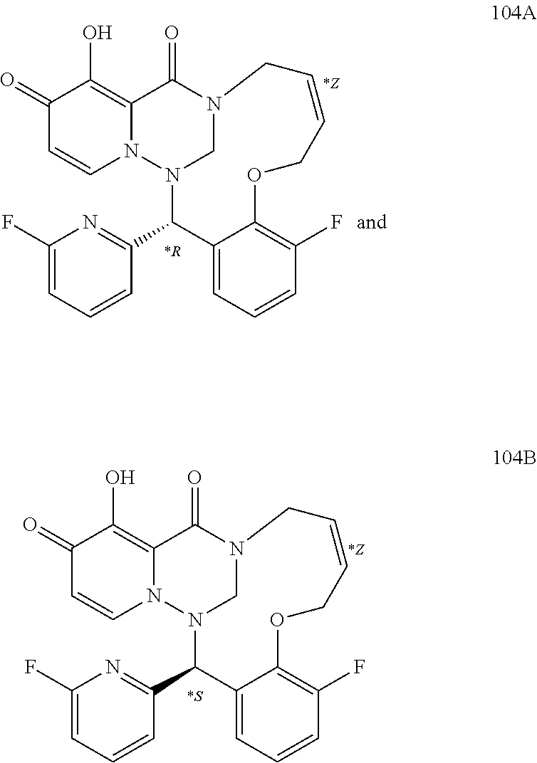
C1(=O)C=CN2C(=C1O)C(=O)N1CN2C(C2=NC(F)=CC=C2)C2=CC=CC(F)=C2OCC=CC1.[*R].C1(=O)C=CN2C(=C1O)C(=O)N1CN2C(C2=NC(F)=CC=C2)C2=CC=CC(F)=C2OCC=CC1.[*S]
